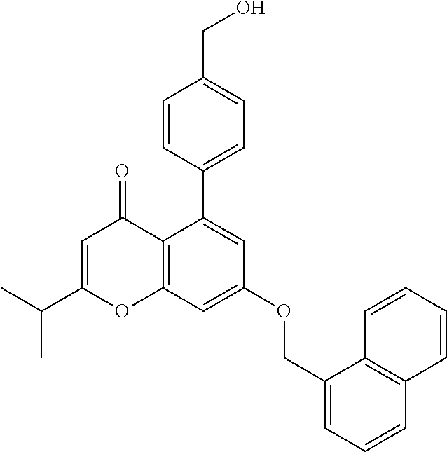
C1=C(C(C)C)OC2=C(C1=O)C(C1=CC=C(CO)C=C1)=CC(OCC1=CC=CC3=C1C=CC=C3)=C2
